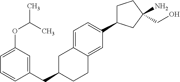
C1C(C2=CC=C3C(=C2)CCC(CC2=CC(OC(C)C)=CC=C2)C3)CC(N)(CO)C1
